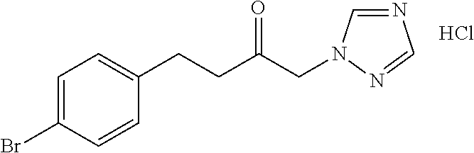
C1=C(Br)C=CC(CCC(CN2C=NC=N2)=O)=C1.Cl
